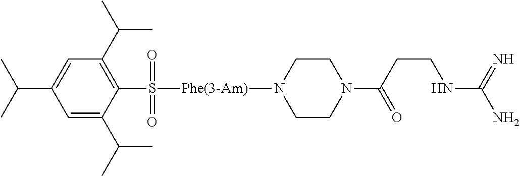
C(C1=CC(C(C)C)=C(S(=O)(=O)[Phe(3-Am)]N2CCN(C(CCNC(N)=N)=O)CC2)C(C(C)C)=C1)(C)C
